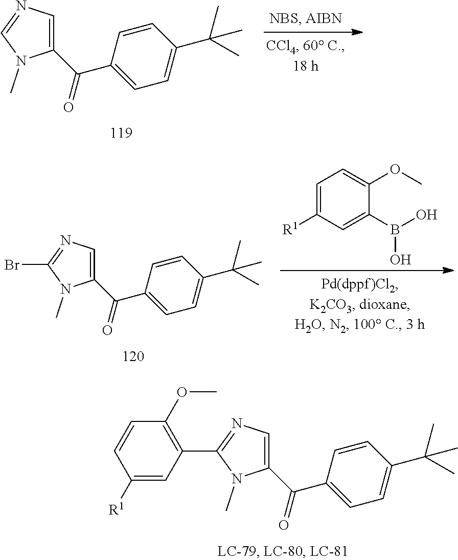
C1=NC=C(C(C2=CC=C(C(C)(C)C)C=C2)=O)N1C.C1([R1])=CC(C2=NC=C(C(C3=CC=C(C(C)(C)C)C=C3)=O)N2C)=C(OC)C=C1.C1(Br)=NC=C(C(C2=CC=C(C(C)(C)C)C=C2)=O)N1C.C1=C([R1])C=C(B(O)O)C(OC)=C1
